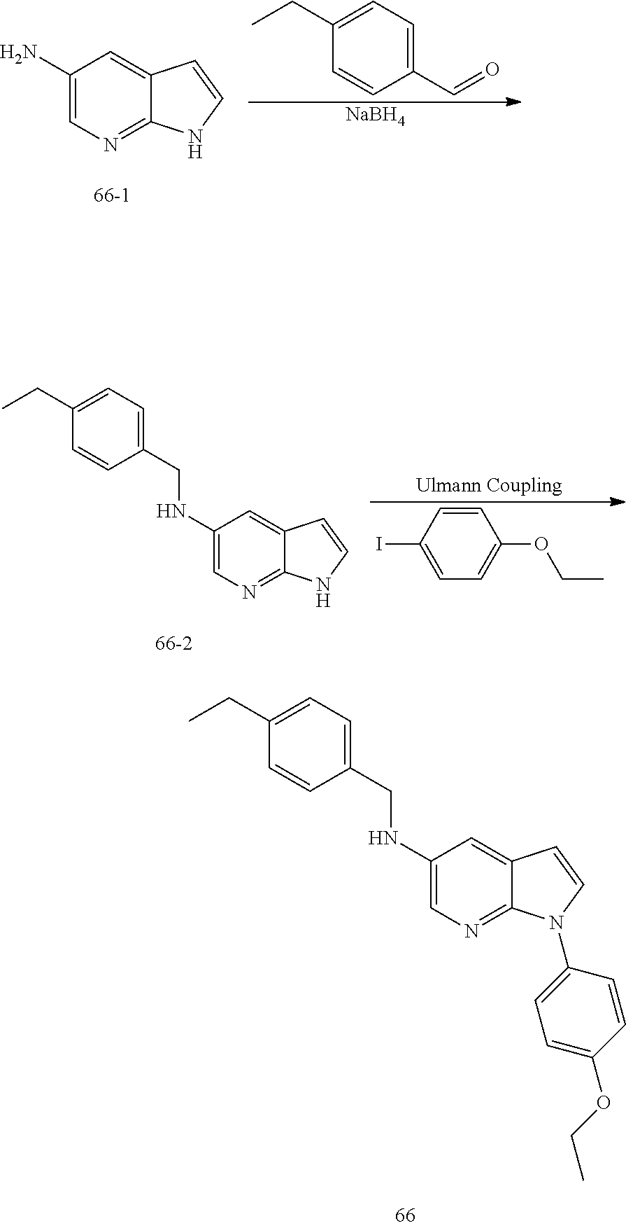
C1(N)=CN=C2C(=C1)C=CN2.C1(C=O)=CC=C(CC)C=C1.[NaBH4].[Ulmann Coupling].C1=CC(I)=CC=C1OCC.C1(NCC2=CC=C(CC)C=C2)=CN=C2C(=C1)C=CN2.C1(NCC2=CC=C(CC)C=C2)=CN=C2C(=C1)C=CN2C1=CC=C(OCC)C=C1
